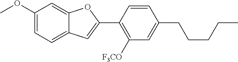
C1(OC)=CC=C2C(=C1)OC(C1=C([F3CO])C=C(CCCCC)C=C1)=C2
